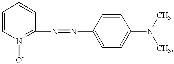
C1=C[N+]([O-])=C(N=NC2=CC=C(N(C)C)C=C2)C=C1
